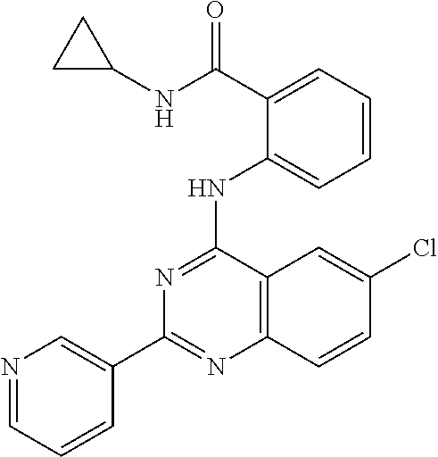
C1(C2=CN=CC=C2)=NC2=C(C(NC3=CC=CC=C3C(NC3CC3)=O)=N1)C=C(Cl)C=C2
